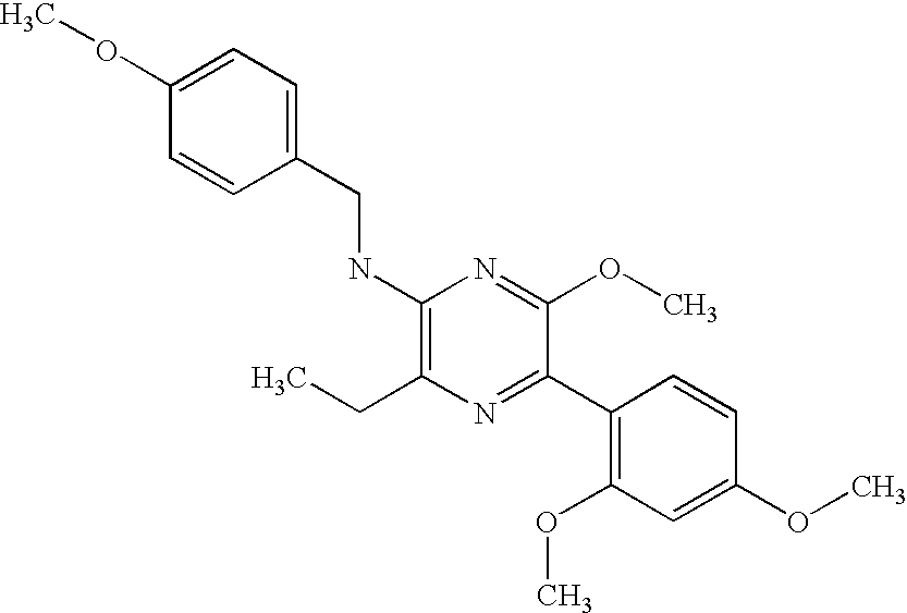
C1(NCC2=CC=C(OC)C=C2)=C(CC)N=C(C2=C(OC)C=C(OC)C=C2)C(OC)=N1
